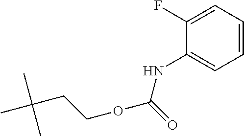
CC(CCOC(NC1=CC=CC=C1F)=O)(C)C
